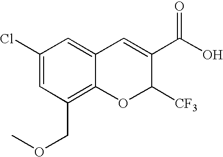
C1(COC)=C2C(=CC(Cl)=C1)C=C(C(O)=O)C([CF3])O2
